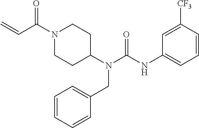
N1(C(C=C)=O)CCC(N(CC2=CC=CC=C2)C(=O)NC2=CC=CC([CF3])=C2)CC1
